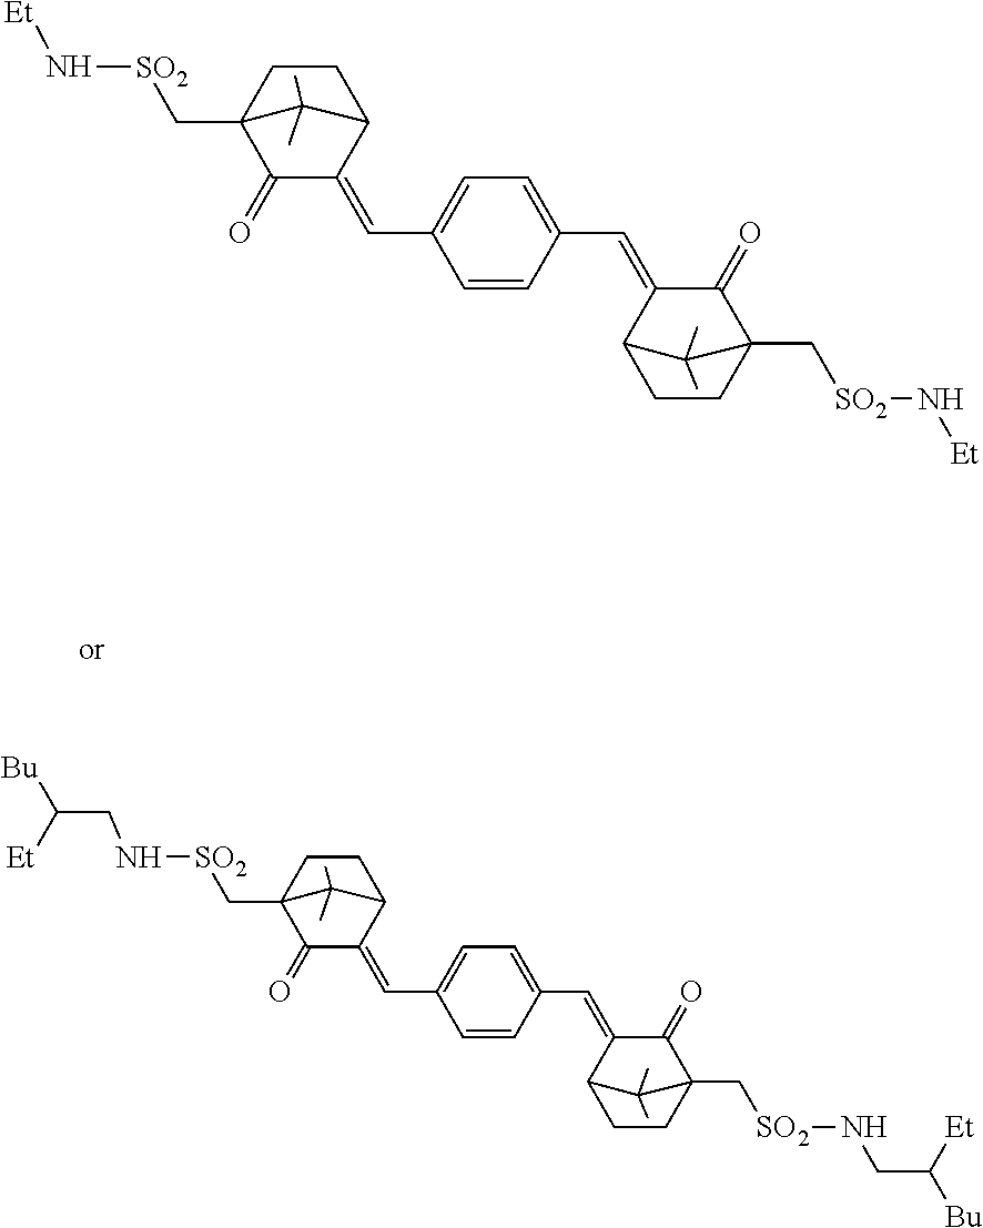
C1CC2(C[SO2]N[Et])C(=O)C(=CC3=CC=C(C=C4C5CCC(C[SO2]N[Et])(C4=O)C5(C)C)C=C3)C1C2(C)C.C1CC2(C[SO2]NCC([Bu])[Et])C(=O)C(=CC3=CC=C(C=C4C5CCC(C[SO2]NCC([Bu])[Et])(C4=O)C5(C)C)C=C3)C1C2(C)C
